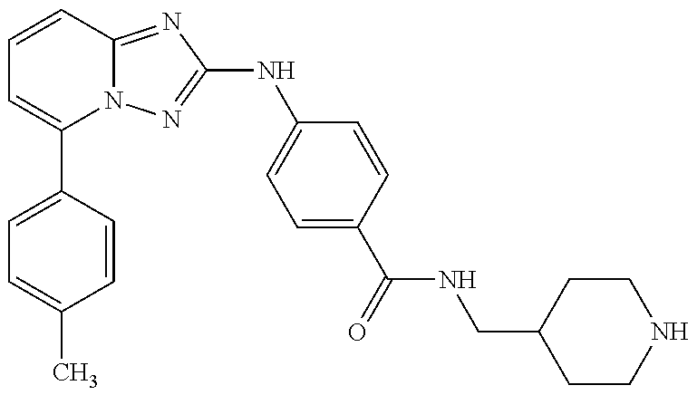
C1(C2=CC=C(C)C=C2)=CC=CC2=NC(NC3=CC=C(C(=O)NCC4CCNCC4)C=C3)=NN12
